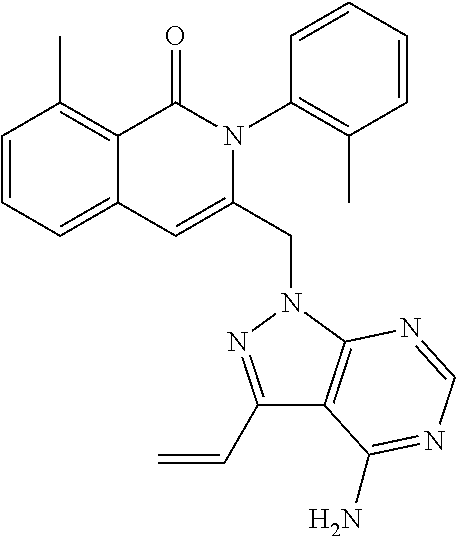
C1=CC=C2C(=C1C)C(=O)N(C1=C(C)C=CC=C1)C(CN1C3=C(C(C=C)=N1)C(N)=NC=N3)=C2
